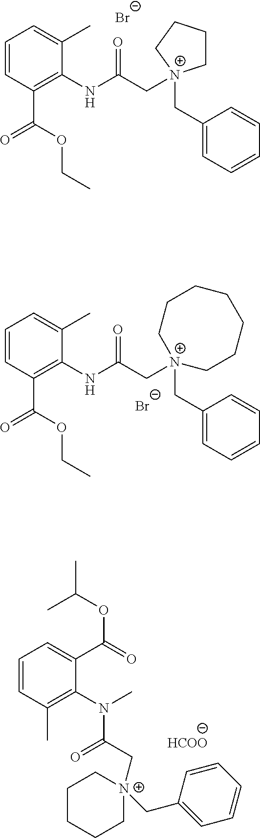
[Br-].C1=CC(C(OCC)=O)=C(NC(C[N+]2(CC3=CC=CC=C3)CCCC2)=O)C(C)=C1.[Br-].C1=CC(C(OCC)=O)=C(NC(C[N+]2(CC3=CC=CC=C3)CCCCCCC2)=O)C(C)=C1.CC(OC(=O)C1=CC=CC(C)=C1N(C(C[N+]1(CC2=CC=CC=C2)CCCCC1)=O)C)C.[HCOO]
